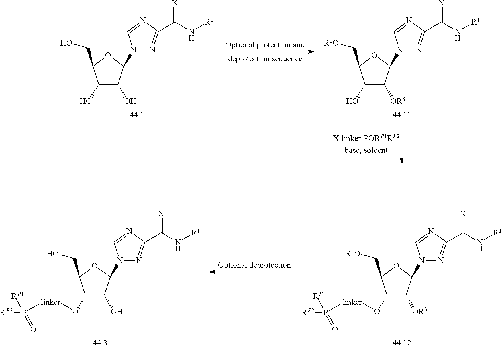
C1(O)C(O)C(N2N=C(C(N[R1])=[X])N=C2)OC1CO.C1(O)C([OR3])C(N2N=C(C(N[R1])=[X])N=C2)OC1C[R1O].C1(O[linker]P([RP2])([RP1])=O)C(O)C(N2N=C(C(N[R1])=[X])N=C2)OC1CO.C1(O[linker]P([RP2])([RP1])=O)C([OR3])C(N2N=C(C(N[R1])=[X])N=C2)OC1C[R1O]
